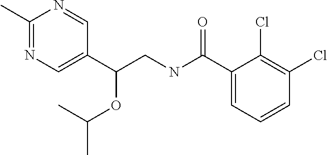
C1(C(NCC(C2=CN=C(C)N=C2)OC(C)C)=O)=CC=CC(Cl)=C1Cl
